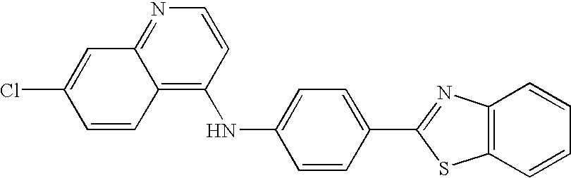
C12=C(C=CC=C1)SC(C1=CC=C(NC3=C4C(=NC=C3)C=C(Cl)C=C4)C=C1)=N2
